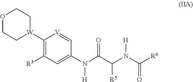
C1([W]2CCOCC2)=C([R3])C=C(N(C(C(N(C([R6])=O)[H])[R5])=O)[H])C=[V]1
